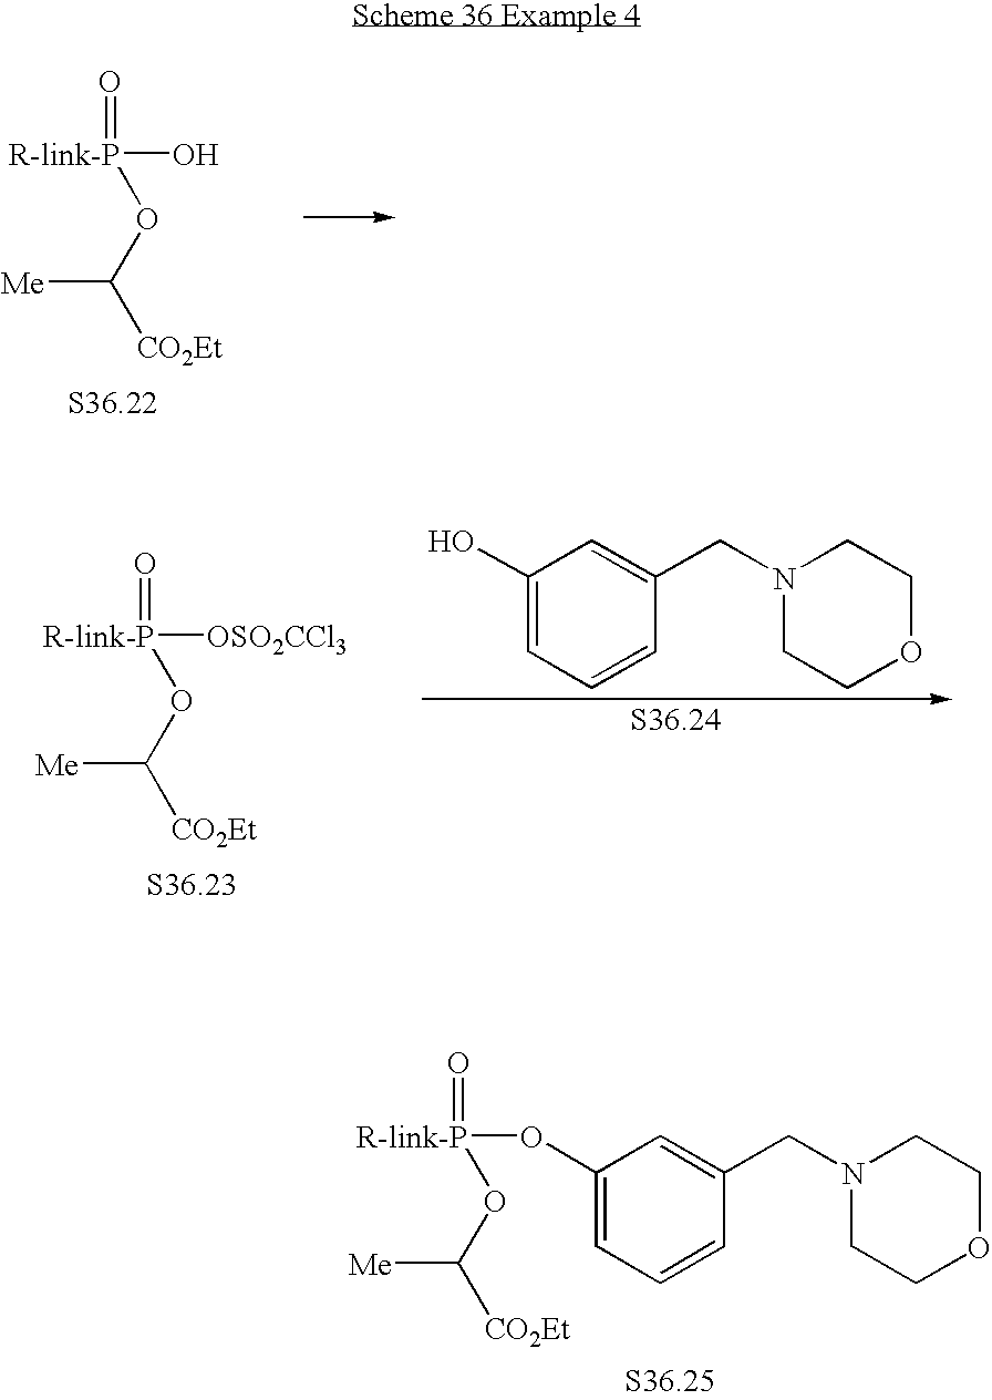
[R-link-P](=O)(O)OC([CO2Et])[Me].C1(O)=CC=CC(CN2CCOCC2)=C1.[R-link-P](=O)([OSO2CCl3])OC([CO2Et])[Me].[R-link-P](=O)(OC([CO2Et])[Me])OC1=CC=CC(CN2CCOCC2)=C1
